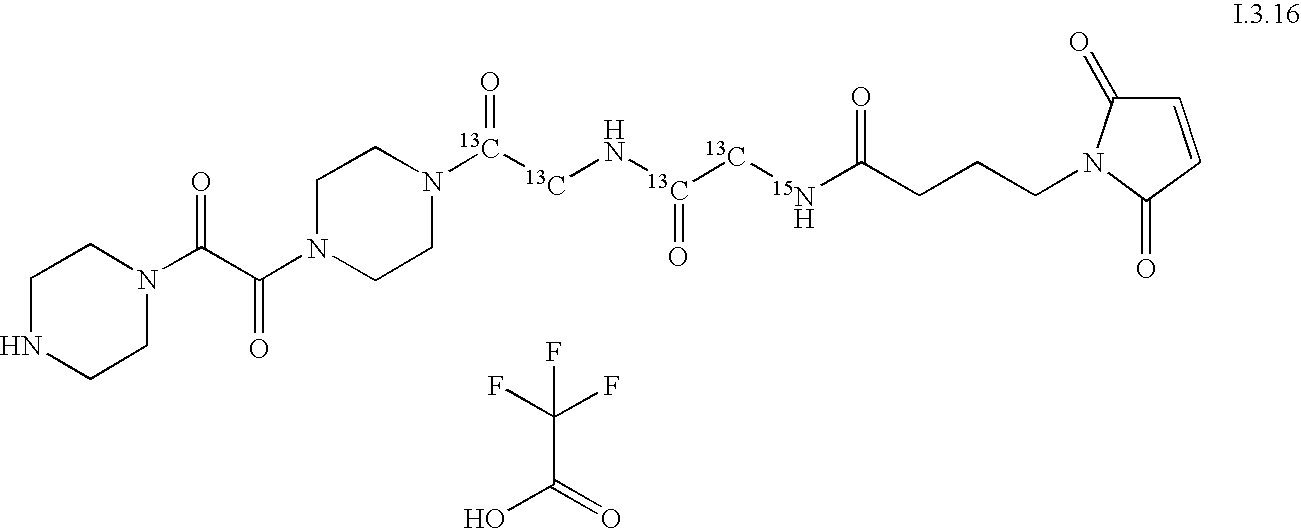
C1CN(C(C(N2CCNCC2)=O)=O)CCN1[13C]([13C]N[13C]([13C][15N   H]C(CCCN1C(=O)C=CC1=O)=O)=O)=O.FC(F)(F)C(=O)O
